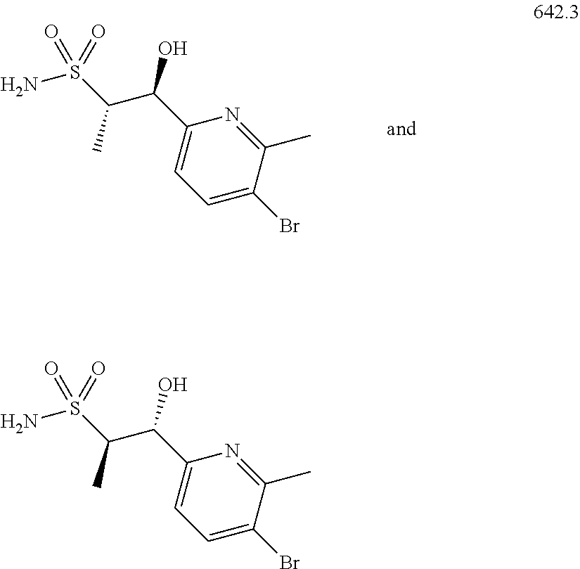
NS(=O)(=O)C(C(C1=CC=C(Br)C(C)=N1)O)C.NS(=O)(=O)C(C(C1=CC=C(Br)C(C)=N1)O)C
